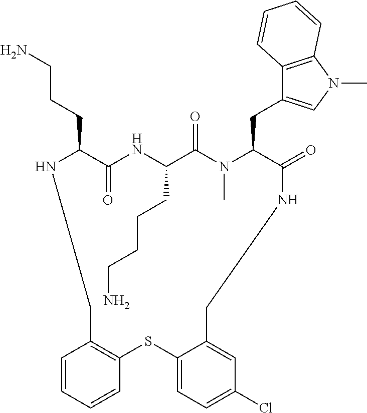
C1=CC=CC2=C1CNC(CCCN)C(=O)NC(CCCCN)C(=O)N(C)C(CC1=CN(C)C3=C1C=CC=C3)C(=O)NCC1=CC(Cl)=CC=C1S2
